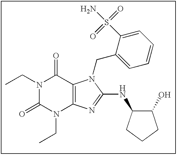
N1(CC)C(=O)N(CC)C2=C(C1=O)N(CC1=CC=CC=C1S(N)(=O)=O)C(NC1C(O)CCC1)=N2
